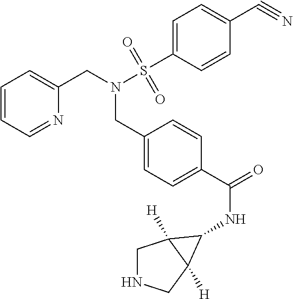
C1=CC=NC(CN(S(C2=CC=C(C#N)C=C2)(=O)=O)CC2=CC=C(C(=O)NC3C4([H])CNCC43[H])C=C2)=C1
